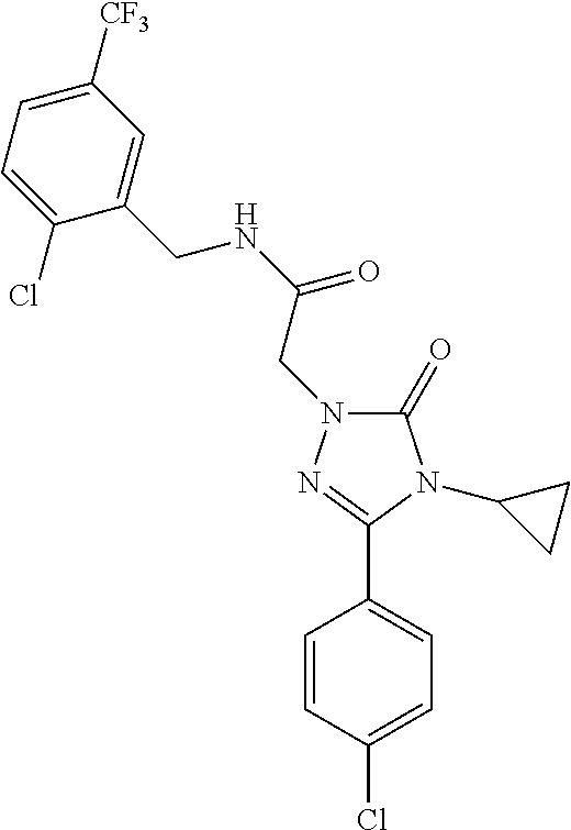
C1(=O)N(CC(NCC2=CC([CF3])=CC=C2Cl)=O)N=C(C2=CC=C(Cl)C=C2)N1C1CC1
